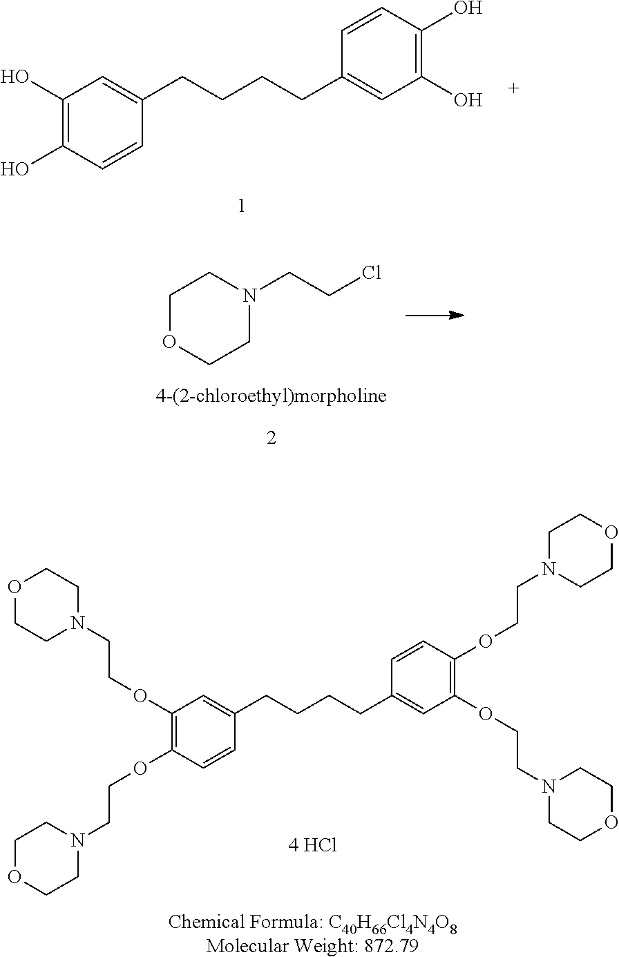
C1(OCCN2CCOCC2)=C(OCCN2CCOCC2)C=CC(CCCCC2=CC(OCCN3CCOCC3)=C(OCCN3CCOCC3)C=C2)=C1.[Chemical Formula: C40H66Cl4N4O8Molecular Weight: 872.79].C1N(CCCl)CCOC1.C1(O)=C(O)C=CC(CCCCC2=CC(O)=C(O)C=C2)=C1
